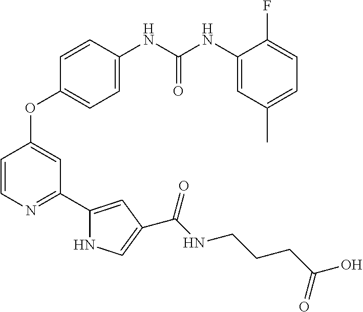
C1=CN=C(C2=CC(C(NCCCC(O)=O)=O)=CN2)C=C1OC1=CC=C(NC(NC2=CC(C)=CC=C2F)=O)C=C1
